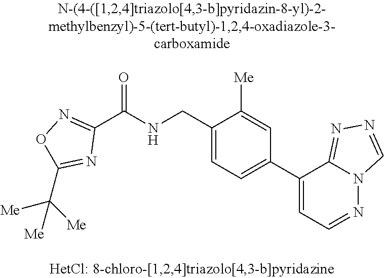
C1(CNC(C2=NOC(C([Me])([Me])[Me])=N2)=O)=CC=C(C2=CC=NN3C2=NN=C3)C=C1[Me]
